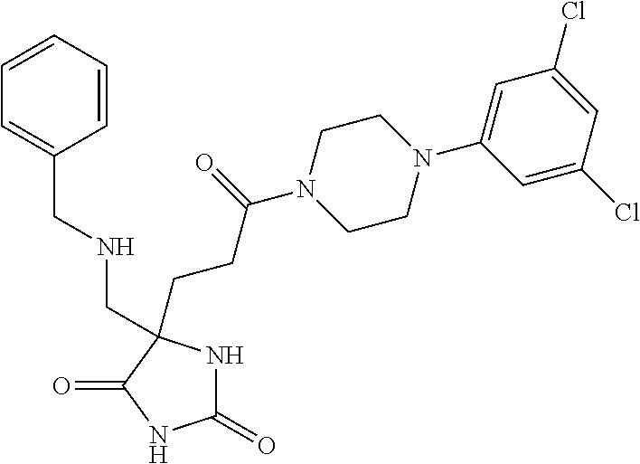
C1(=O)NC(CCC(N2CCN(C3=CC(Cl)=CC(Cl)=C3)CC2)=O)(CNCC2=CC=CC=C2)C(=O)N1
